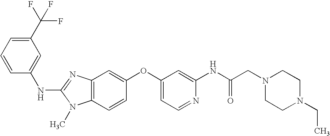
C1(C(F)(F)F)=CC=CC(NC2=NC3=C(N2C)C=CC(OC2=CC=NC(NC(CN4CCN(CC)CC4)=O)=C2)=C3)=C1
